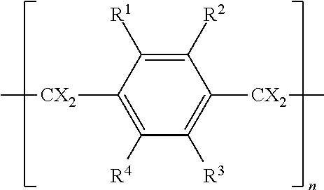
C1([CX2]C)=C([R4])C([R3])=C([CX2]C)C([R2])=C1[R1]
